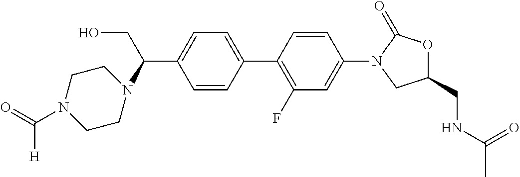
C(C1=CC=C(C2=C(F)C=C(N3CC(CNC(C)=O)OC3=O)C=C2)C=C1)(CO)N1CCN(C(=O)[H])CC1
